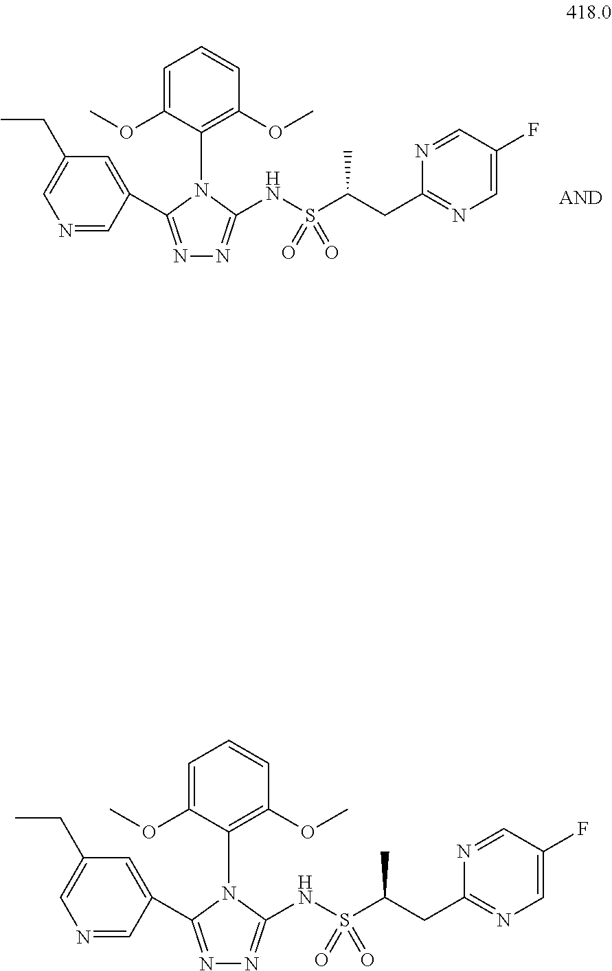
N1=CC(C2=NN=C(NS(C(CC3=NC=C(F)C=N3)C)(=O)=O)N2C2=C(OC)C=CC=C2OC)=CC(CC)=C1.N1=CC(C2=NN=C(NS(C(CC3=NC=C(F)C=N3)C)(=O)=O)N2C2=C(OC)C=CC=C2OC)=CC(CC)=C1
